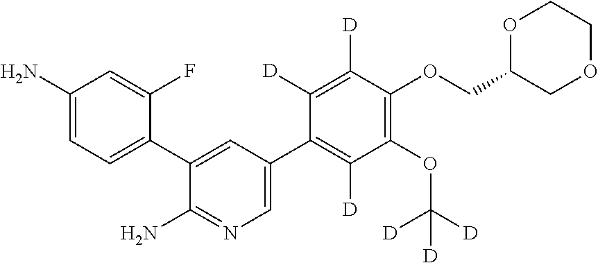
NC1=CC=C(C2=CC(C3=C([D])C(OC([D])([D])[D])=C(OCC4COCCO4)C([D])=C3[D])=CN=C2N)C(F)=C1
